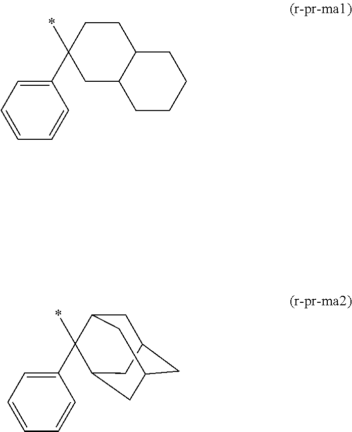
C1(C2(*)CC3C(CC2)CCCC3)=CC=CC=C1.C1(C2(*)C3CC4CC(CC2C4)C3)=CC=CC=C1
